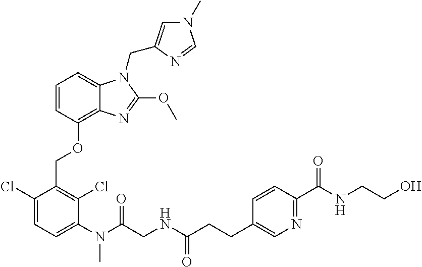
C1=CC(OCC2=C(Cl)C(N(C(CNC(CCC3=CN=C(C(=O)NCCO)C=C3)=O)=O)C)=CC=C2Cl)=C2C(=C1)N(CC1=CN(C)C=N1)C(OC)=N2
